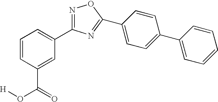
C1=CC(C(O[H])=O)=CC(C2=NOC(C3=CC=C(C4=CC=CC=C4)C=C3)=N2)=C1
